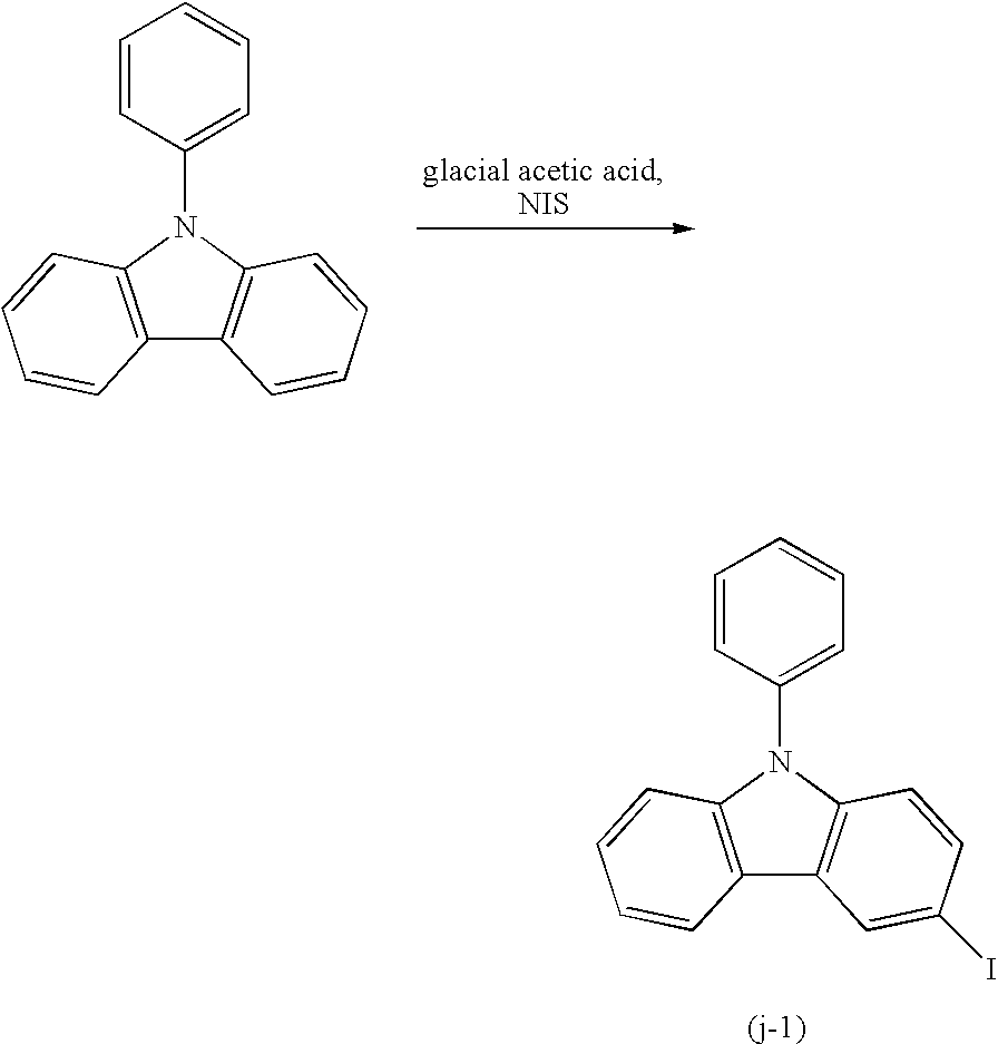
C12=C(N(C3=CC=CC=C3)C3=C1C=CC=C3)C=CC=C2.C12=C(N(C3=CC=CC=C3)C3=C1C=C(I)C=C3)C=CC=C2
